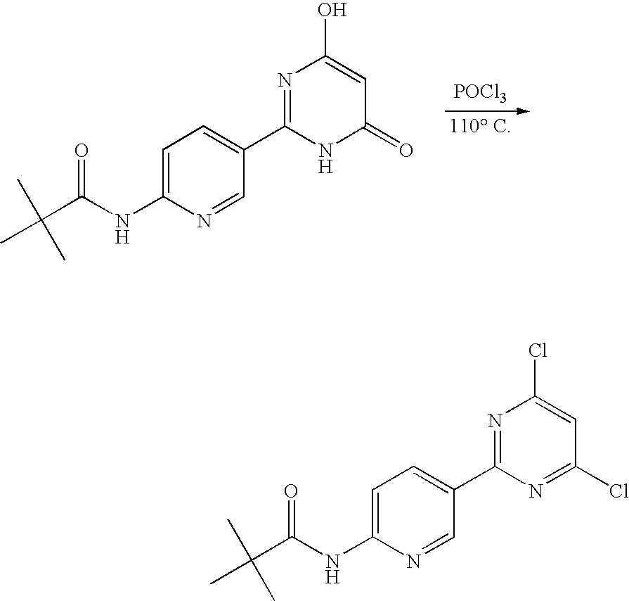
[POCl3].C1=C(NC(C(C)(C)C)=O)N=CC(C2=NC(O)=CC(=O)N2)=C1.C1=C(NC(C(C)(C)C)=O)N=CC(C2=NC(Cl)=CC(Cl)=N2)=C1
